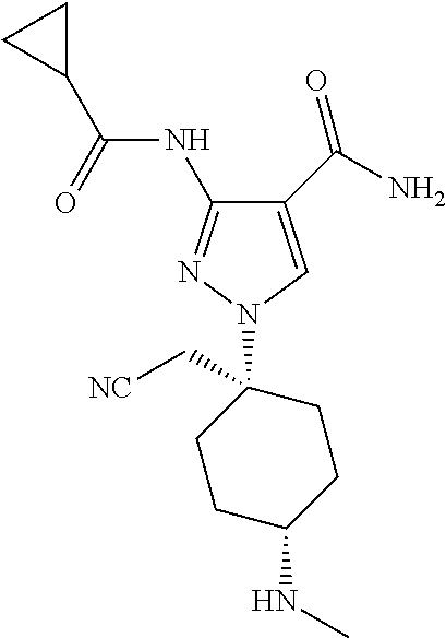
C1(C(N)=O)=CN(C2(C[NC])CCC(NC)CC2)N=C1NC(C1CC1)=O
